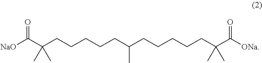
[NaO]C(C(CCCCCC(CCCCCC(C([ONa])=O)(C)C)C)(C)C)=O
